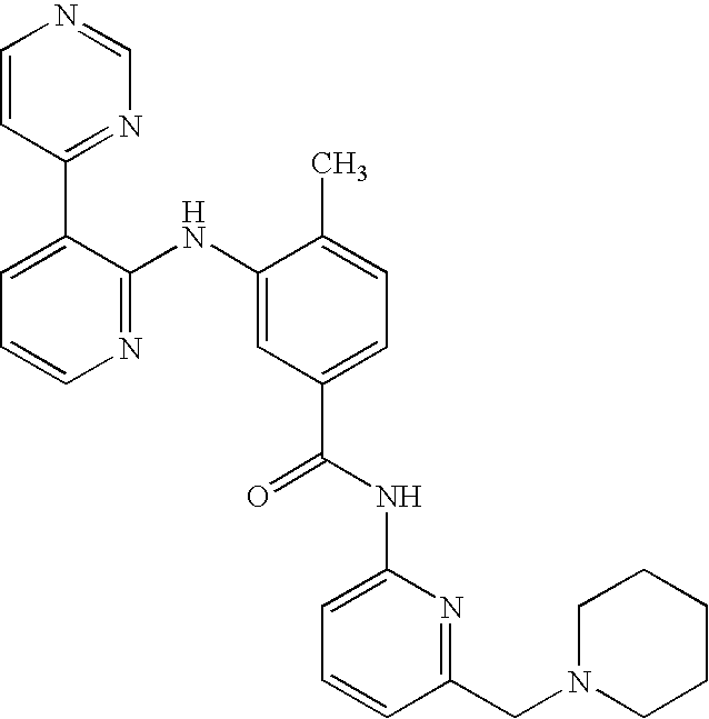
C1=CC(C2=CC=CN=C2NC2=CC(C(NC3=CC=CC(CN4CCCCC4)=N3)=O)=CC=C2C)=NC=N1
